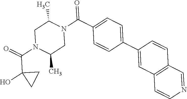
O=C(N1C(C)CN(C(=O)C2=CC=C(C3=CC4=C(C=C3)C=NC=C4)C=C2)C(C)C1)C1(O)CC1
